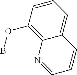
C1=CC=C2C(=C1OB)N=CC=C2
